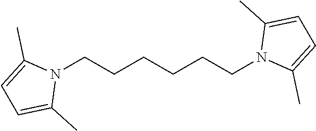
N1(CCCCCCN2C(C)=CC=C2C)C(C)=CC=C1C
